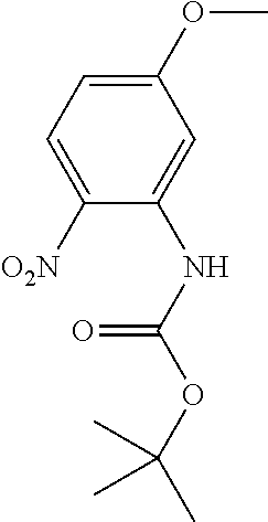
C1(OC)=CC=C([O2N])C(NC(OC(C)(C)C)=O)=C1
